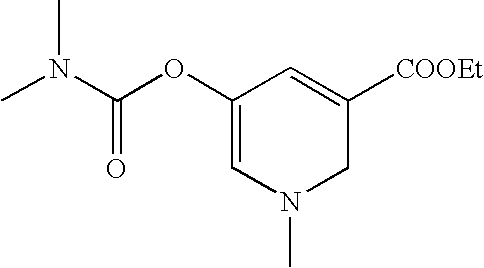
C1(OC(N(C)C)=O)=CN(C)CC([COOEt])=C1
